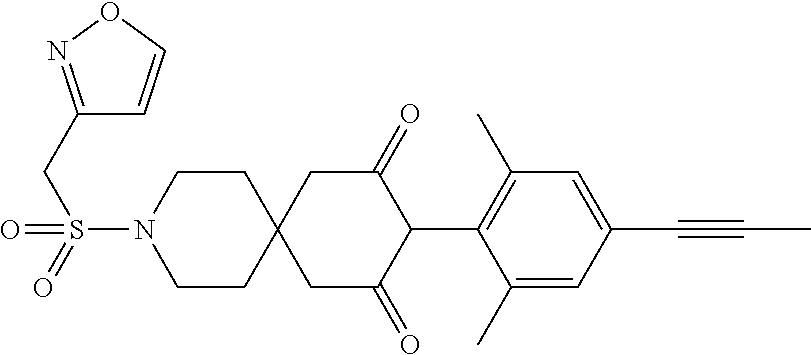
C1CN(S(=O)(CC2=NOC=C2)=O)CCC12CC(=O)C(C1=C(C)C=C(C#CC)C=C1C)C(=O)C2
